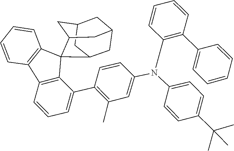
C1(N(C2=CC(C)=C(C3=CC=CC4=C3C3(C5=C4C=CC=C5)C4CC5CC(CC3C5)C4)C=C2)C2=C(C3=CC=CC=C3)C=CC=C2)=CC=C(C(C)(C)C)C=C1
